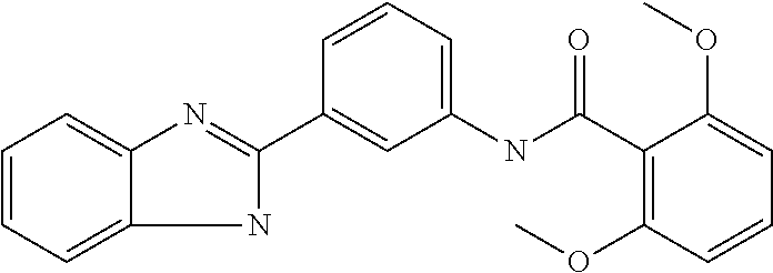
C12=CC=CC=C1N=C(C1=CC(NC(C3=C(OC)C=CC=C3OC)=O)=CC=C1)N2
